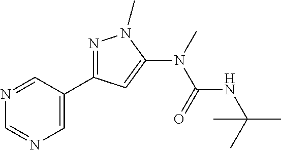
N1=C(C2=CN=CN=C2)C=C(N(C(NC(C)(C)C)=O)C)N1C
